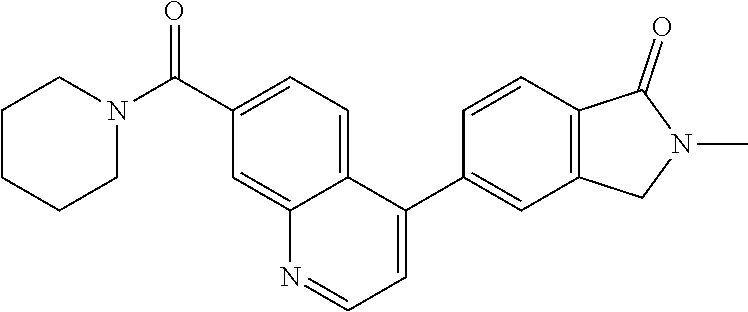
C1CCCCN1C(C1=CC=C2C(C3=CC4=C(C=C3)C(=O)N(C)C4)=CC=NC2=C1)=O
